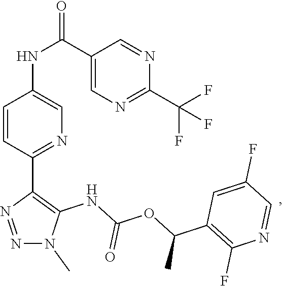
C1(C(F)(F)F)=NC=C(C(NC2=CN=C(C3=C(NC(OC(C4=C(F)N=CC(F)=C4)C)=O)N(C)N=N3)C=C2)=O)C=N1
